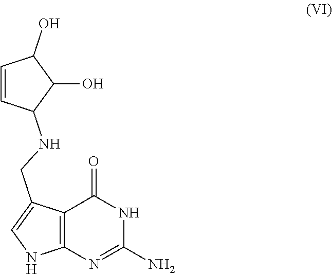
C12=C(N=C(N)NC1=O)NC=C2CNC1C(O)C(O)C=C1
